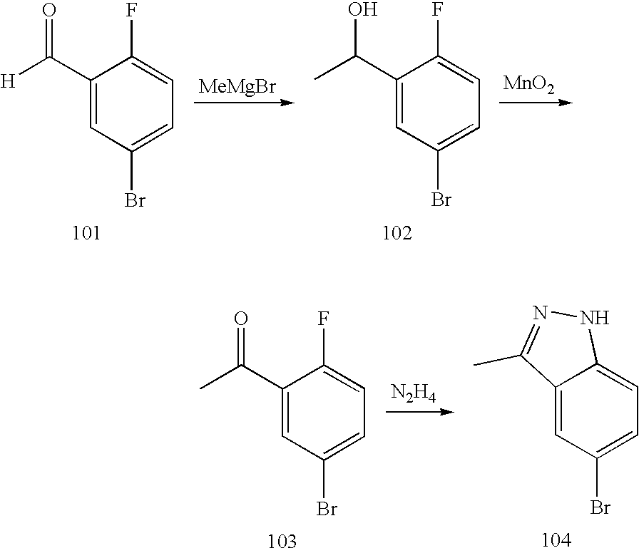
C1(C([H])=O)=CC(Br)=CC=C1F.[MeMgBr].C1(C(C)O)=CC(Br)=CC=C1F.[MnO2].C1(C(C)=O)=CC(Br)=CC=C1F.[N2H4].C12=CC(Br)=CC=C1NN=C2C
